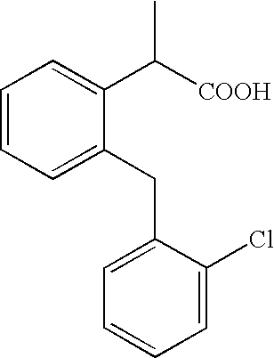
C1=CC=C(CC2=CC=CC=C2Cl)C(C([COOH])C)=C1
